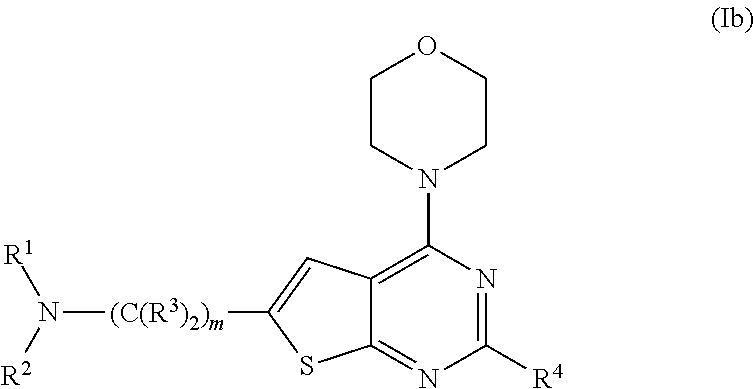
N([(C(R3)2)m]C1=CC2=C(N3CCOCC3)N=C([R4])N=C2S1)([R1])[R2]
